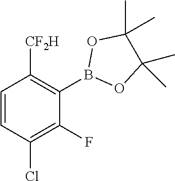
B1(C2=C([CF2H])C=CC(Cl)=C2F)OC(C)(C)C(C)(C)O1
